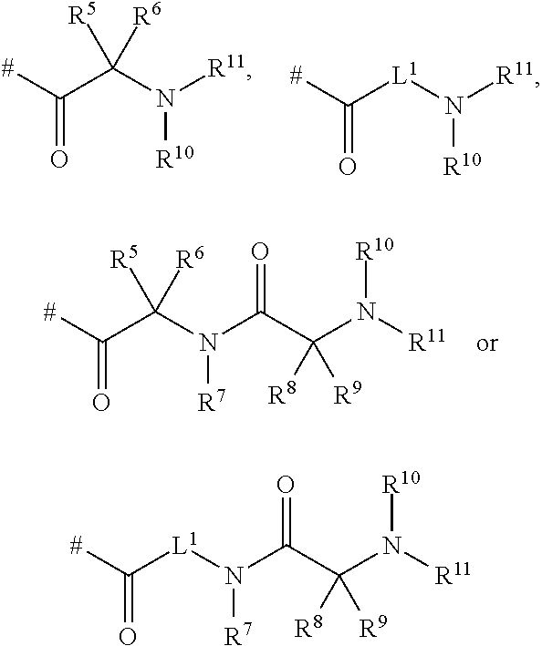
C(C(N([R11])[R10])([R6])[R5])([#])=O.C([L1]N([R11])[R10])([#])=O.C(C(N(C(C(N([R11])[R10])([R9])[R8])=O)[R7])([R6])[R5])([#])=O.C([L1]N(C(C(N([R11])[R10])([R9])[R8])=O)[R7])([#])=O
